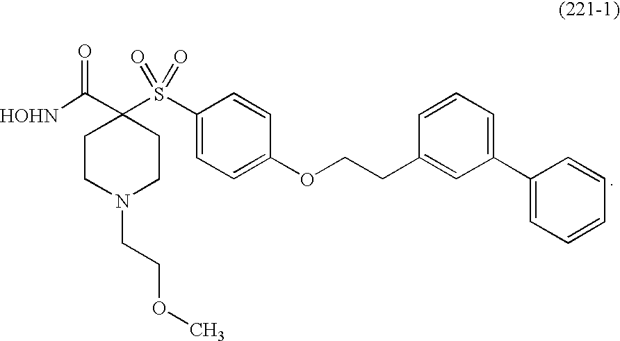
[HOHN]C(C1(S(C2=CC=C(OCCC3=CC(C4=CC=CC=C4)=CC=C3)C=C2)(=O)=O)CCN(CCOC)CC1)=O
